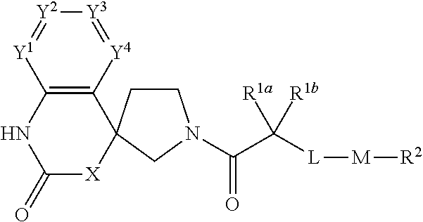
C1CC2(CN1C(C([L][M][R2])([R1a])[R1b])=O)C1=C([Y1]=[Y2][Y3]=[Y4]1)NC(=O)[X]2
